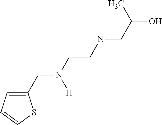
C1(CN([H])CCNCC(C)O)=CC=CS1
